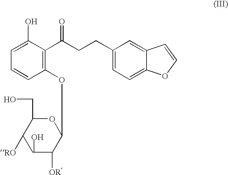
C1(CO)C([RO])CC([OR])C(OC2=C(C(CCC3=CC=C4C(=C3)C=CO4)=O)C(O)=CC=C2)O1.O
